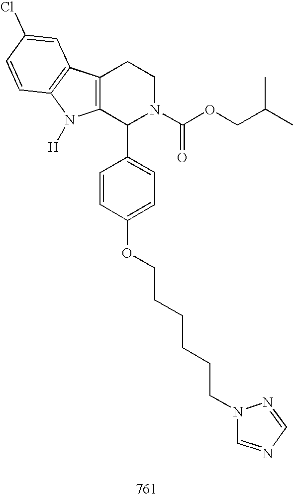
C12=C(C(C3=CC=C(OCCCCCCN4C=NC=N4)C=C3)N(C(OCC(C)C)=O)CC1)N([H])C1=C2C=C(Cl)C=C1
